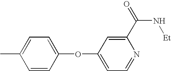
C1=CC(OC2=CC=NC(C(=O)N[Et])=C2)=CC=C1C
